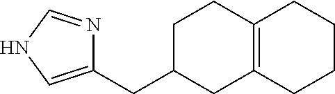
C1(CC2CC3=C(CC2)CCCC3)=CNC=N1
